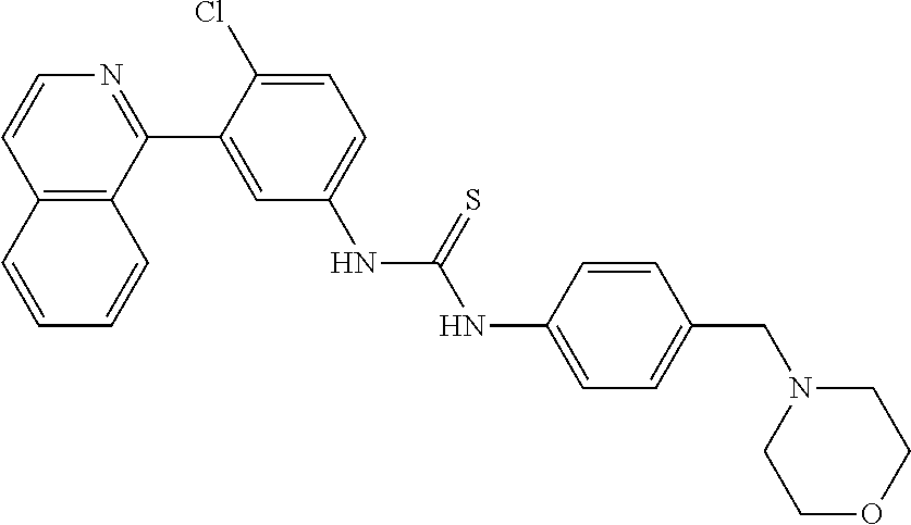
C12=C(C(C3=CC(NC(=S)NC4=CC=C(CN5CCOCC5)C=C4)=CC=C3Cl)=NC=C1)C=CC=C2
